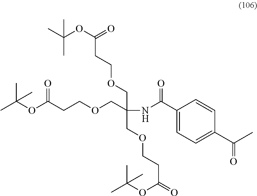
C(CCOCC(COCCC(OC(C)(C)C)=O)(COCCC(=O)OC(C)(C)C)NC(C1=CC=C(C(C)=O)C=C1)=O)(=O)OC(C)(C)C
